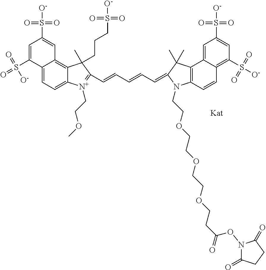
C12=C(C3=CC(S(=O)(=O)[O-])=CC(S([O-])(=O)=O)=C3C=C1)C(C)(C)C(=CC=CC=CC1=[N+](CCOC)C3=CC=C4C(=C3C1(CCCS(=O)([O-])=O)C)C=C(S([O-])(=O)=O)C=C4S(=O)(=O)[O-])N2CCOCCOCCOCCC(ON1C(=O)CCC1=O)=O
